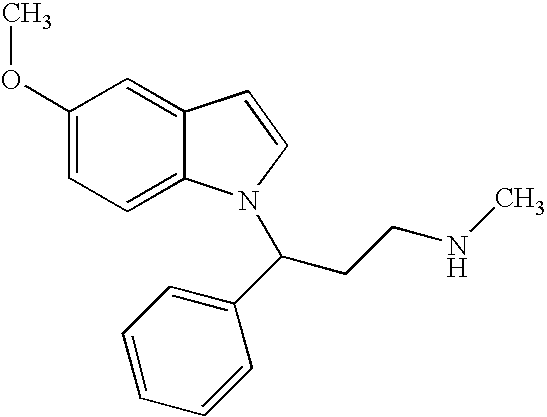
C1(OC)=CC=C2C(=C1)C=CN2C(CCNC)C1=CC=CC=C1
